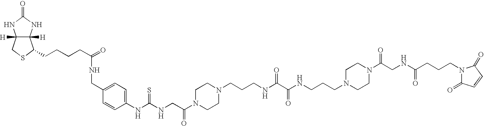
C12([H])C([H])(NC(=O)N1)C(CCCCC(=O)NCC1=CC=C(NC(NCC(N3CCN(CCCNC(=O)C(NCCCN4CCN(C(CNC(CCCN5C(=O)C=CC5=O)=O)=O)CC4)=O)CC3)=O)=S)C=C1)SC2
